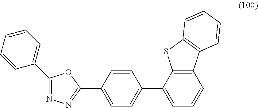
N1=C(C2=CC=CC=C2)OC(C2=CC=C(C3=CC=CC4=C3SC3=C4C=CC=C3)C=C2)=N1
